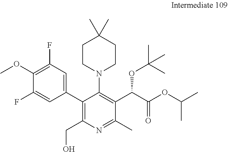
C1(OC)=C(F)C=C(C2=C(CO)N=C(C)C(C(C(OC(C)C)=O)OC(C)(C)C)=C2N2CCC(C)(C)CC2)C=C1F
